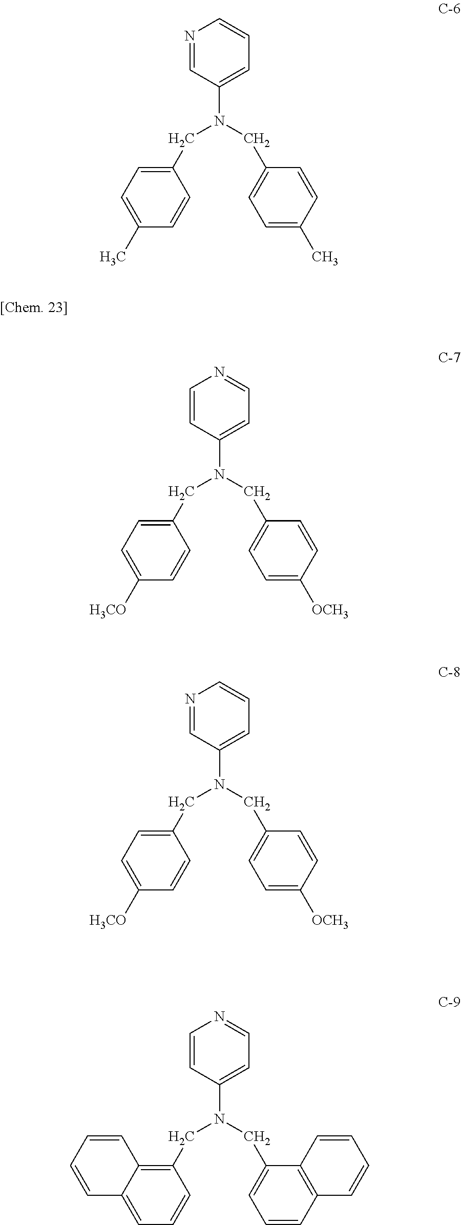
N1=CC(N(CC2=CC=C(C)C=C2)CC2=CC=C(C)C=C2)=CC=C1.C1=CC(N(CC2=CC=C([OCH3])C=C2)CC2=CC=C([H3CO])C=C2)=CC=N1.N1=CC(N(CC2=CC=C([OCH3])C=C2)CC2=CC=C([H3CO])C=C2)=CC=C1.C1=CC(N(CC2=CC=CC3=C2C=CC=C3)CC2=C3C(=CC=C2)C=CC=C3)=CC=N1
